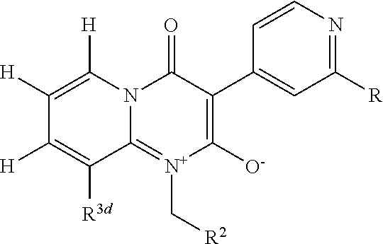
C1([H])=C([H])N2C(=[N+](C[R2])C([O-])=C(C3=CC([R])=NC=C3)C2=O)C([R3d])=C1[H]
